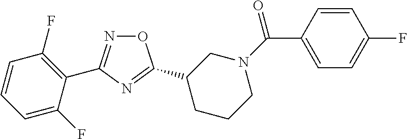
O1N=C(C2=C(F)C=CC=C2F)N=C1C1CCCN(C(=O)C2=CC=C(F)C=C2)C1
